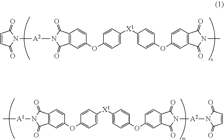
[A1](N1C(=O)C2=C(C1=O)C=CC(OC1=CC=C([X1]C3=CC=C(OC4=CC5=C(C=C4)C(=O)N([A2]N4C(=O)C=CC4=O)C5=O)C=C3)C=C1)=C2)C.C1=CC(=O)N([A2]N2C(=O)C3=C(C2=O)C=CC(OC2=CC=C([X1]C4=CC=C(OC5=CC6=C(C=C5)C(=O)N(C)C6=O)C=C4)C=C2)=C3)C1=O
